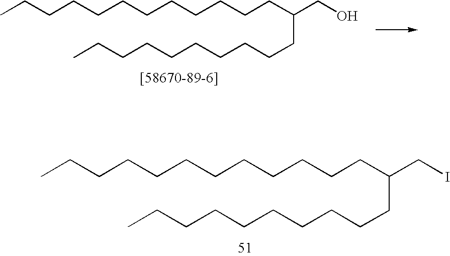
C(CCCCCCCCCCCC)(CO)CCCCCCCCCC.C(CCCCCCCCCCCC)(CI)CCCCCCCCCC
